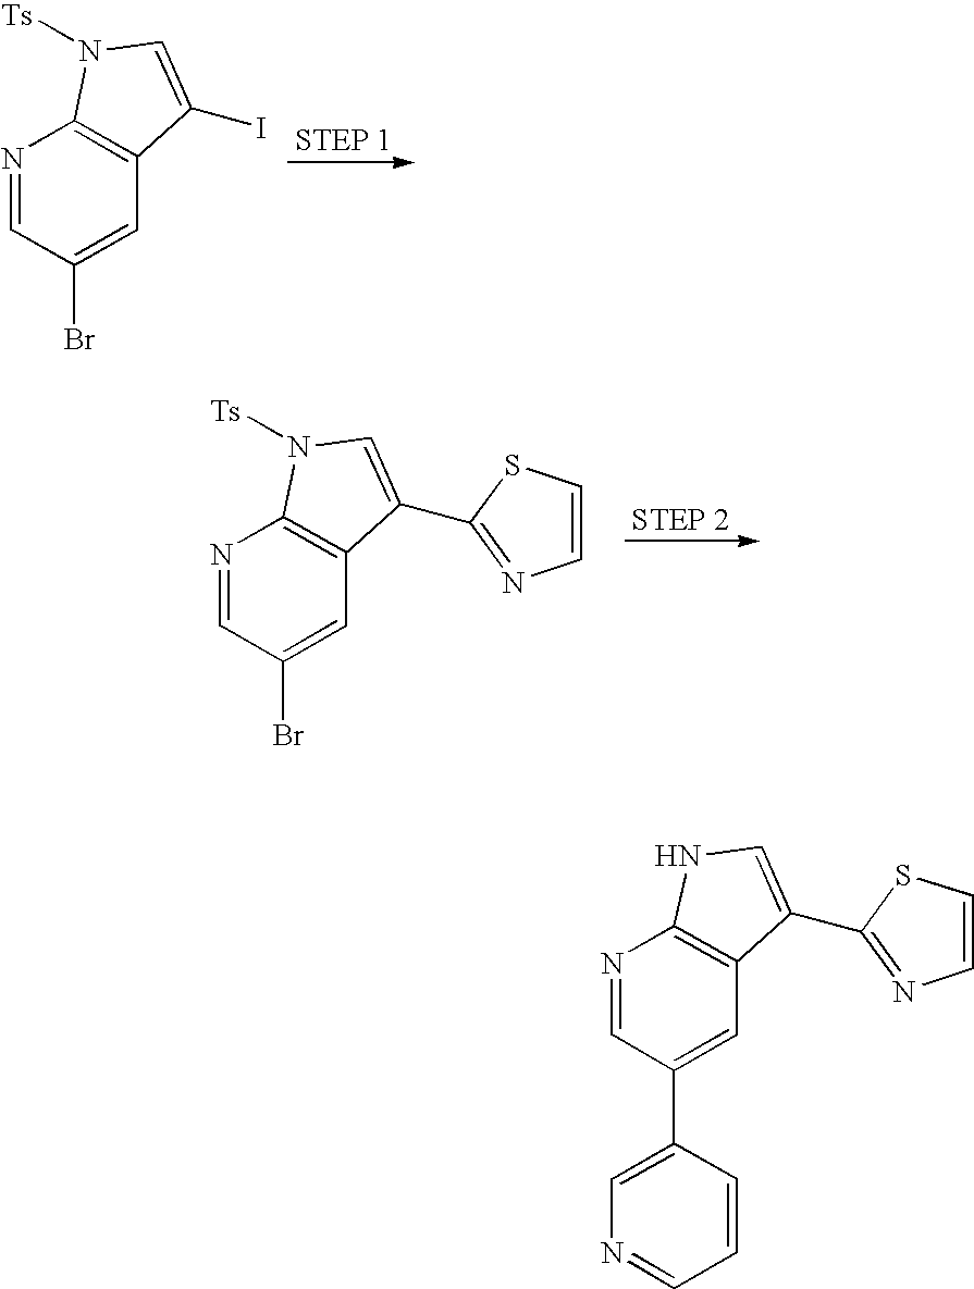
N1=CC(Br)=CC2=C1N([Ts])C=C2I.N1=CC(Br)=CC2=C1N([Ts])C=C2C1=NC=CS1.N1=CC(C2=CN=CC=C2)=CC2=C1NC=C2C1=NC=CS1
